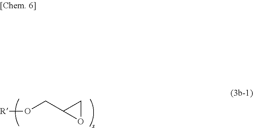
O(CC1CO1)[R]
